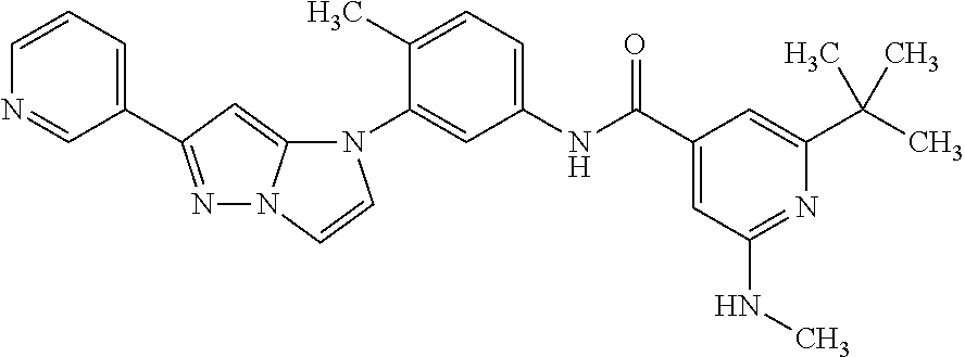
C1(C2=NN3C(=C2)N(C2=CC(NC(C4=CC(NC)=NC(C(C)(C)C)=C4)=O)=CC=C2C)C=C3)=CC=CN=C1
